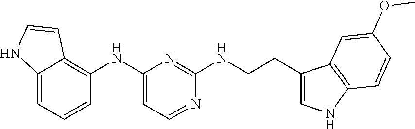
C12=CC=CC(NC3=CC=NC(NCCC4=CNC5=C4C=C(OC)C=C5)=N3)=C1C=CN2
